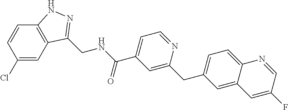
C1=CC(Cl)=CC2=C1NN=C2CNC(C1=CC=NC(CC2=CC=C3C(=C2)C=C(F)C=N3)=C1)=O
